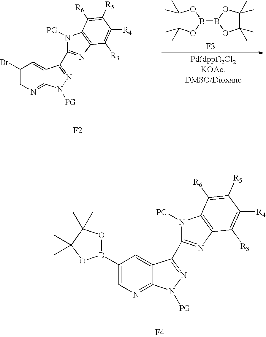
C1(Br)=CN=C2C(=C1)C(C1=NC3=C(N1[PG])C([R6])=C([R5])C([R4])=C3[R3])=NN2[PG].[F2].C1(C)(C)C(C)(C)OB(B2OC(C)(C)C(C)(C)O2)O1.[F3].C1(B2OC(C)(C)C(C)(C)O2)=CN=C2C(=C1)C(C1=NC3=C(N1[PG])C([R6])=C([R5])C([R4])=C3[R3])=NN2[PG].[F4]
